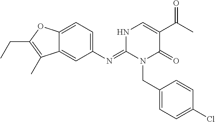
C1(N=C2N(CC3=CC=C(Cl)C=C3)C(=O)C(C(C)=O)=CN2)=CC=C2C(=C1)C(C)=C(CC)O2
